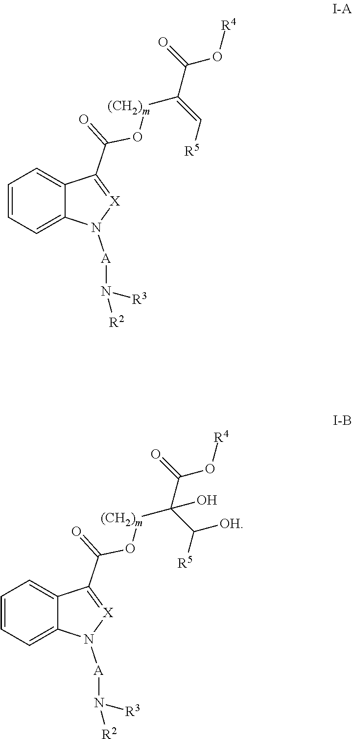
C1=CC=C2C(=C1)C(C(=O)O[(CH2)m]C(C(O[R4])=O)=C[R5])=[X]N2[A]N([R2])[R3].C1=CC=C2C(=C1)C(C(=O)O[(CH2)m]C(C(O[R4])=O)(C([R5])[OH])O)=[X]N2[A]N([R2])[R3]
